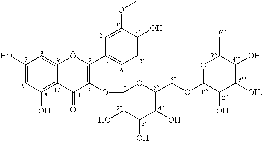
C1(O)=CC(O)=C2C(=C1)OC(C1=CC=C(O)C(OC)=C1)=C(OC1C(O)C(O)C(O)C(COC3C(O)C([OH])C(O)C(C)O3)O1)C2=O
